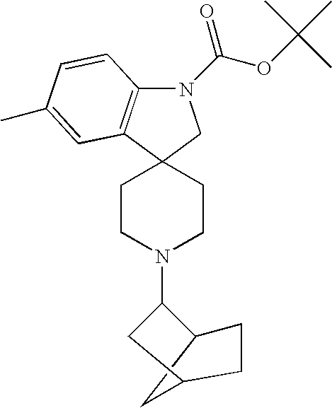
N1(C(OC(C)(C)C)=O)C2=C(C3(C1)CCN(C1C4CCC(C4)C1)CC3)C=C(C)C=C2
